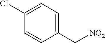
C1(C[NO2])=CC=C(Cl)C=C1
